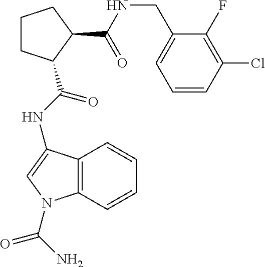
C1CC(C(NC2=CN(C(N)=O)C3=C2C=CC=C3)=O)C(C(NCC2=CC=CC(Cl)=C2F)=O)C1
